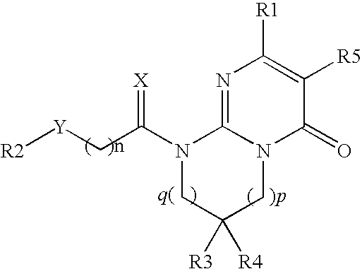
N1(C(C[Y][R2])=[X])CC([R3])([R4])CN2C1=NC([R1])=C([R5])C2=O
